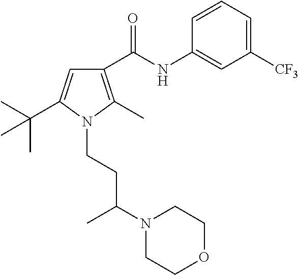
C1([CF3])=CC=CC(NC(C2=C(C)N(CCC(N3CCOCC3)C)C(C(C)(C)C)=C2)=O)=C1
